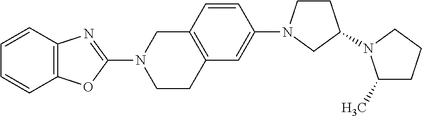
C1(C)CCCN1C1CCN(C2=CC3=C(C=C2)CN(C2=NC4=C(O2)C=CC=C4)CC3)C1
